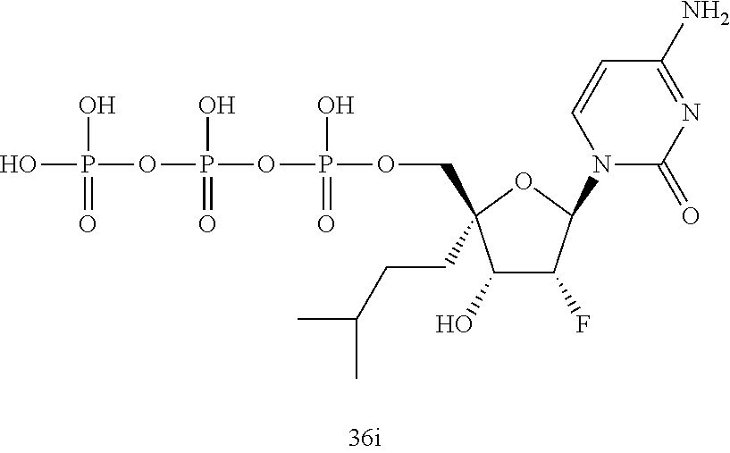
OP(O)(OP(O)(=O)OP(O)(=O)OCC1(CCC(C)C)C(O)C(F)C(N2C(=O)N=C(N)C=C2)O1)=O
